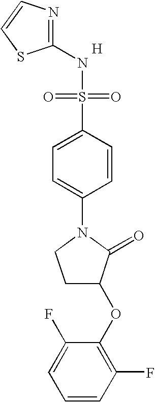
N1=C(NS(=O)(=O)C2=CC=C(N3CCC(OC4=C(F)C=CC=C4F)C3=O)C=C2)SC=C1.[H]
